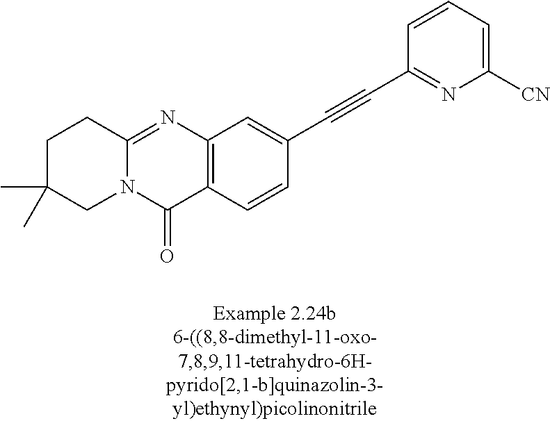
N12C(=NC3=C(C1=O)C=CC(C#CC1=NC([CN])=CC=C1)=C3)CCC(C)(C)C2
